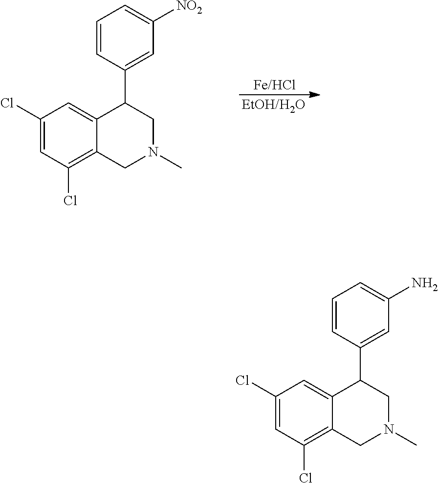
[Fe/HCl].[EtOH/H2O].C1=C(Cl)C=C2C(C3=CC([NO2])=CC=C3)CN(C)CC2=C1Cl.C1=C(Cl)C=C2C(C3=CC(N)=CC=C3)CN(C)CC2=C1Cl
